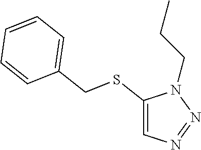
C1=C(SCC2=CC=CC=C2)N(CCC)N=N1
